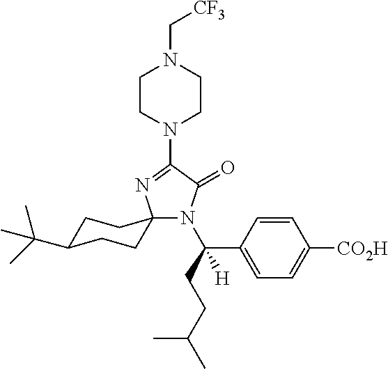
N1(C2=NC3(N(C(CCC(C)C)(C4=CC=C([CO2H])C=C4)[H])C2=O)CCC(C(C)(C)C)CC3)CCN(C[CF3])CC1
